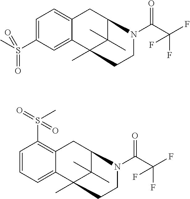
C1=C(S(C)(=O)=O)C=C2C(=C1)CC1C(C)(C)C2(C)CCN1C(C(F)(F)F)=O.C1=CC=C2C(=C1S(=O)(C)=O)CC1C(C)(C)C2(C)CCN1C(C(F)(F)F)=O
